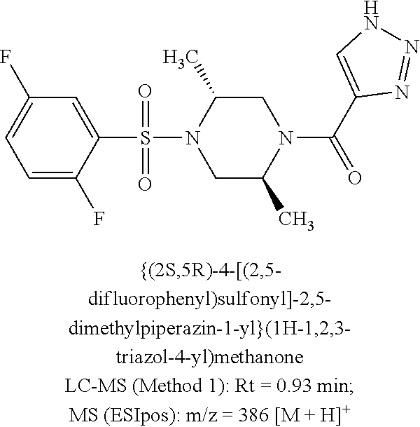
C1=C(S(=O)(=O)N2CC(C)N(C(=O)C3=CNN=N3)CC2C)C(F)=CC=C1F
